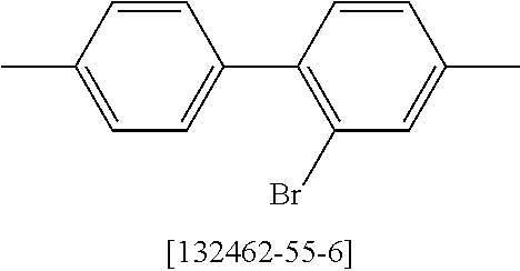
C1(C2=C(Br)C=C(C)C=C2)=CC=C(C)C=C1
